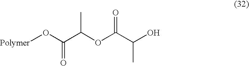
[Polymer]OC(C(OC(C(C)O)=O)C)=O
